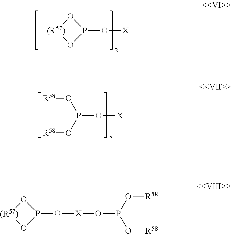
O1P(O[X])O[(R57)]1.O1P(O[X]OP(O[R58])O[R58])O[(R57)]1.P(O[X])(O[R58])O[R58]
